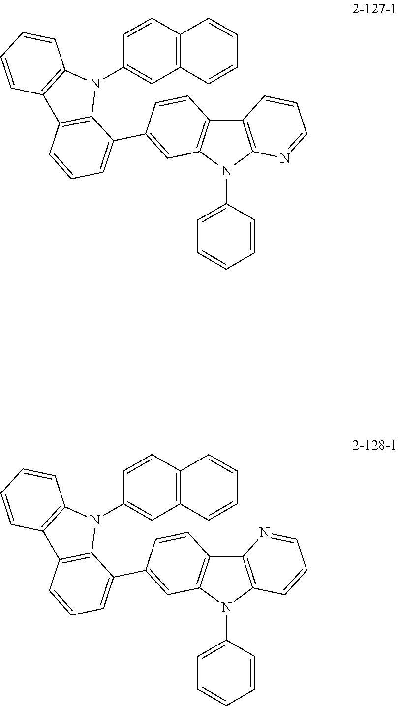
C12=C(N(C3=CC=CC=C3)C3=C1C=CC(C1=CC=CC4=C1N(C1=CC5=C(C=C1)C=CC=C5)C1=C4C=CC=C1)=C3)N=CC=C2.C12=C(N(C3=CC=CC=C3)C3=C1C=CC(C1=CC=CC4=C1N(C1=CC5=C(C=C1)C=CC=C5)C1=C4C=CC=C1)=C3)C=CC=N2
